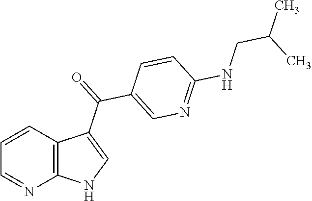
C1=CC2=C(N=C1)NC=C2C(=O)C1=CN=C(NCC(C)C)C=C1
